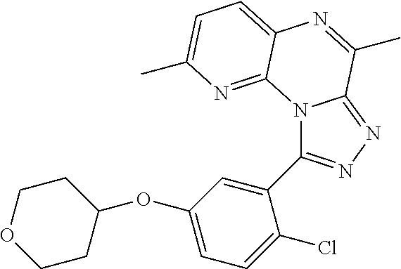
C1=C(C)N=C2C(=C1)N=C(C)C1=NN=C(C3=CC(OC4CCOCC4)=CC=C3Cl)N21
